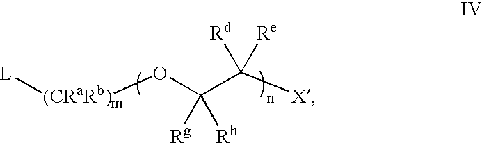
[L][(CRaRb)m]OC(C([X])([Rd])[Re])([Rg])[Rh]
